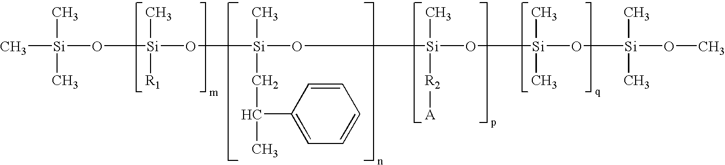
C[Si](O[Si](O[Si](O[Si](O[Si](O[Si](OC)(C)C)(C)C)(C)[R2][A])(C)CC(C)C1=CC=CC=C1)(C)[R1])(C)C
